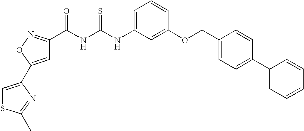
C1=C(C2=CSC(C)=N2)ON=C1C(NC(NC1=CC=CC(OCC2=CC=C(C3=CC=CC=C3)C=C2)=C1)=S)=O
